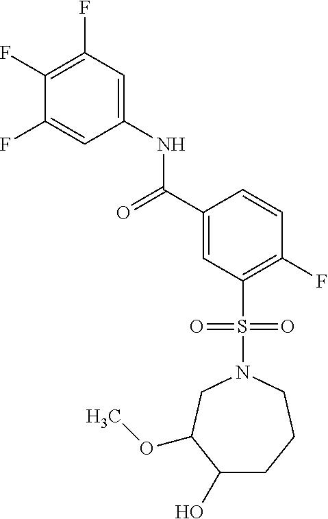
C1(F)=C(F)C=C(NC(C2=CC(S(=O)(=O)N3CC(OC)C(O)CCC3)=C(F)C=C2)=O)C=C1F
